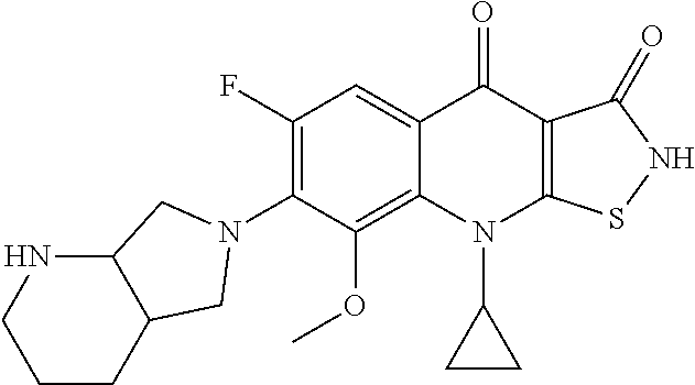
C12=C(OC)C(N3CC4C(NCCC4)C3)=C(F)C=C1C(=O)C1=C(N2C2CC2)SNC1=O
